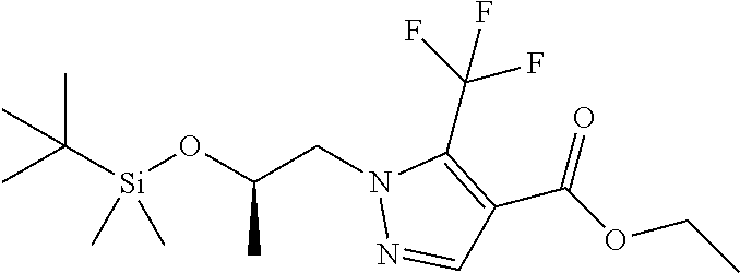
C(C1=C(C(F)(F)F)N(CC(O[Si](C(C)(C)C)(C)C)C)N=C1)(OCC)=O
